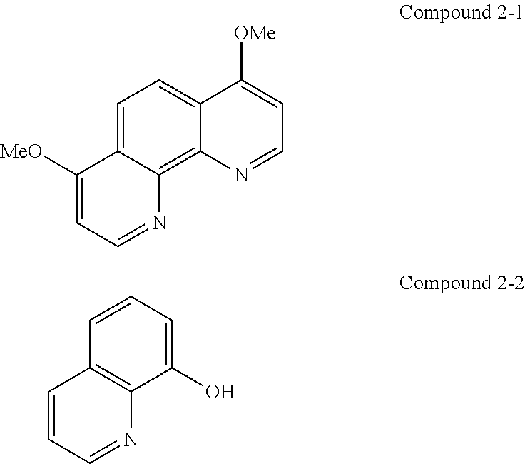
C1=C2C(=C3C(=C1)C([OMe])=CC=N3)N=CC=C2[MeO].C1=CC=NC2=C1C=CC=C2O
